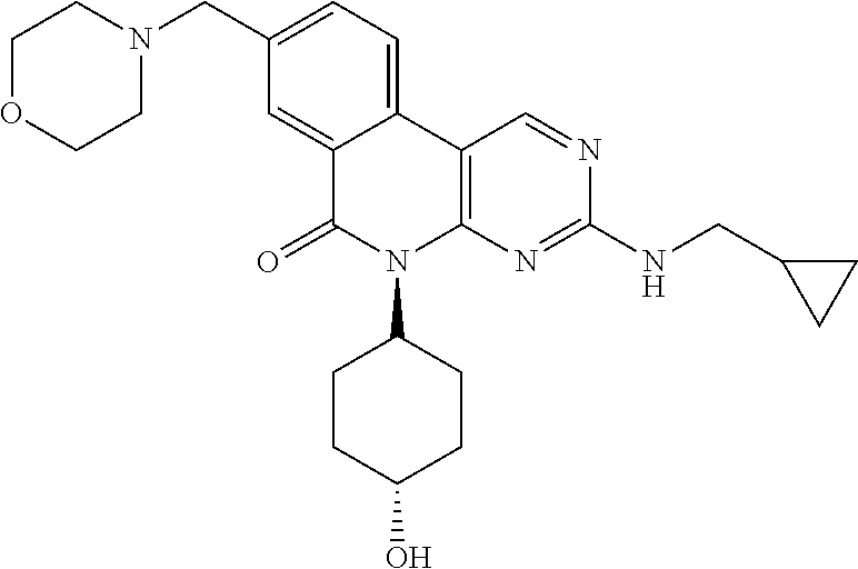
C12=CC(CN3CCOCC3)=CC=C1C1=C(N(C3CCC(O)CC3)C2=O)N=C(NCC2CC2)N=C1
